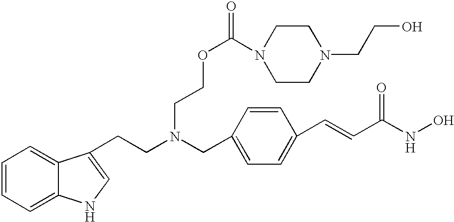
C1(CN(CCC2=CNC3=CC=CC=C32)CCOC(=O)N2CCN(CCO)CC2)=CC=C(C=CC(NO)=O)C=C1
